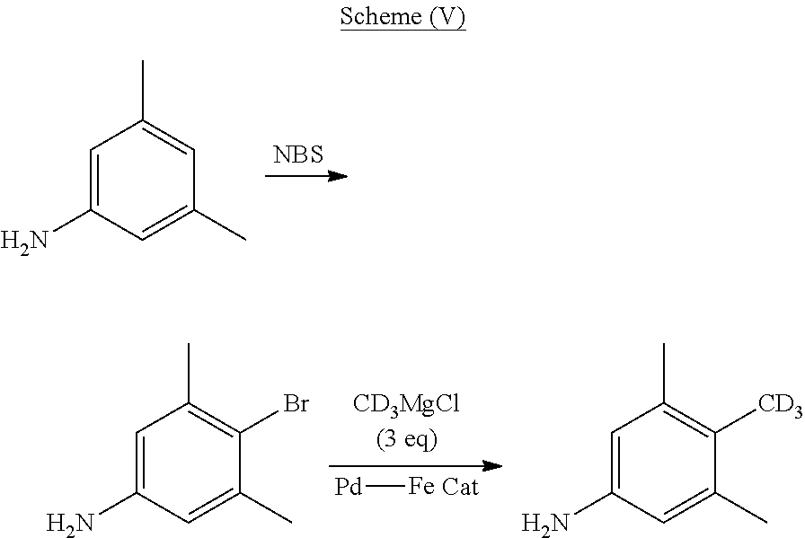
[NBS].C1=C(N)C=C(C)C=C1C.[Pd][Fe].C1=C(N)C=C(C)C(Br)=C1C.C1=C(N)C=C(C)C([CD3])=C1C
